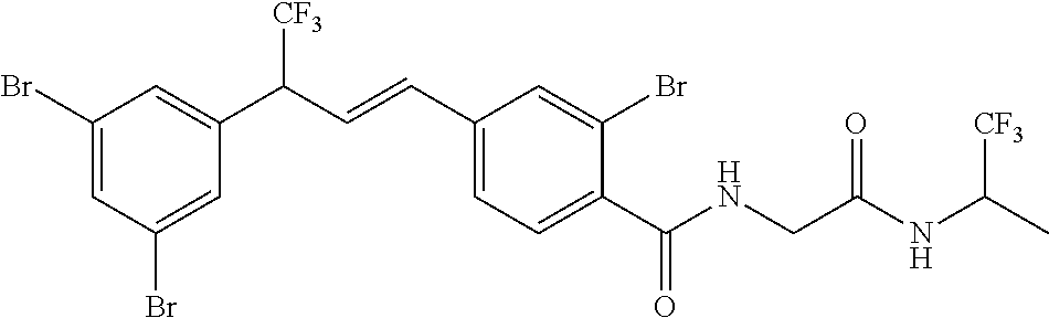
C1=C(Br)C=C(C(C=CC2=CC=C(C(NCC(NC([CF3])C)=O)=O)C(Br)=C2)[CF3])C=C1Br
